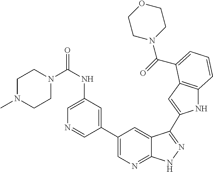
C1(C2=CN=C3C(=C2)C(C2=CC4=C(N2)C=CC=C4C(=O)N2CCOCC2)=NN3)=CC(NC(=O)N2CCN(C)CC2)=CN=C1
